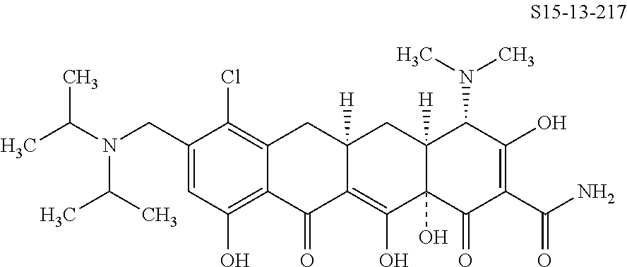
C12=C(Cl)C(CN(C(C)C)C(C)C)=CC(O)=C1C(=O)C1=C(O)C3(O)C([H])(CC1([H])C2)C(N(C)C)C(O)=C(C(N)=O)C3=O
